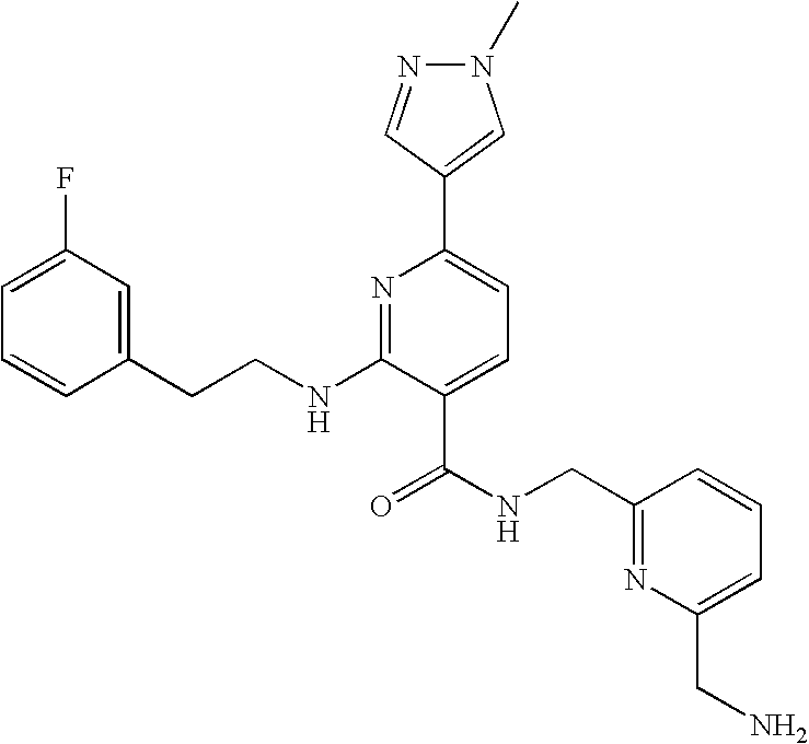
C1=CC(CCNC2=NC(C3=CN(C)N=C3)=CC=C2C(=O)NCC2=NC(CN)=CC=C2)=CC(F)=C1
